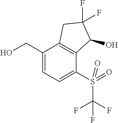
OCC1=CC=C(S(C(F)(F)F)(=O)=O)C2=C1CC(F)(F)C2O
